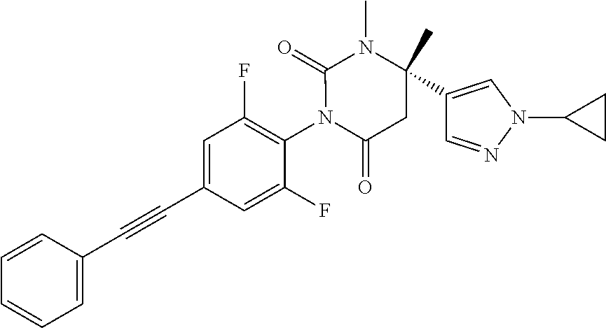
C1=CC(C#CC2=CC(F)=C(N3C(=O)CC(C4=CN(C5CC5)N=C4)(C)N(C)C3=O)C(F)=C2)=CC=C1
